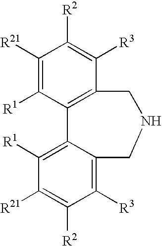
C1([R21])=C([R1])C2=C(C([R3])=C1[R2])CNCC1=C([R3])C([R2])=C([R21])C([R1])=C21
